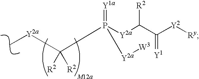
C[Y2a]C([R2])([R2])P(=[Y1a])([Y2a]C(C(=[Y1])[Y2][Ry])[R2])[Y2a][W3]
